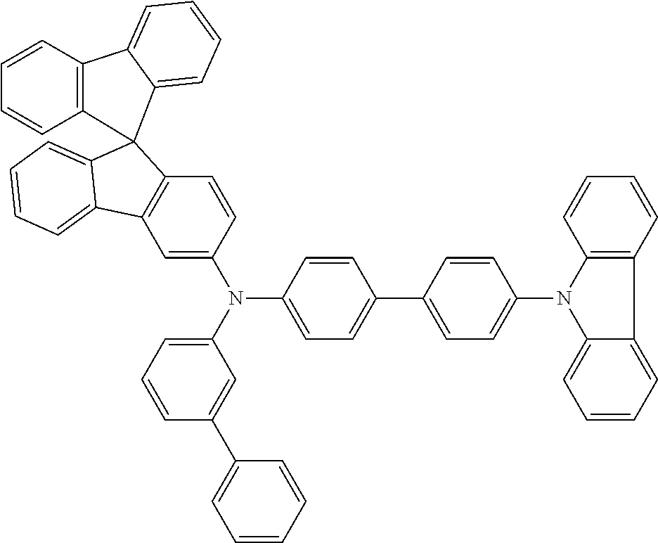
C1=C(N(C2=CC=C(C3=CC=C(N4C5=CC=CC=C5C5=C4C=CC=C5)C=C3)C=C2)C2=CC=CC(C3=CC=CC=C3)=C2)C=CC2=C1C1=CC=CC=C1C21C2=C(C=CC=C2)C2=CC=CC=C12
